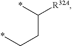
*CCC(*)[R32A]
